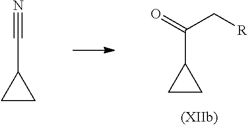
C1CC1C(=O)C[R].C1CC1C#N
